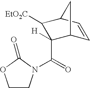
C1CN(C(=O)C2([H])C3C=CC(C2[EtO2C])C3)C(=O)O1
